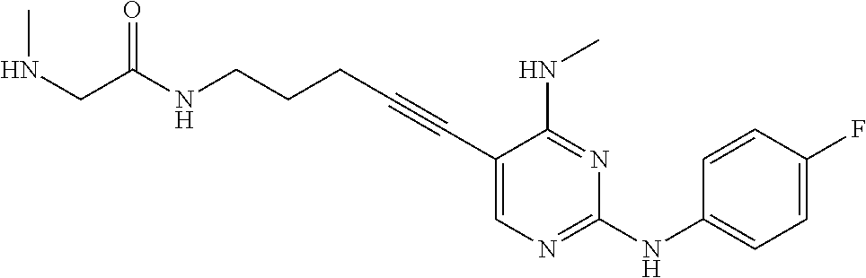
C1(C#CCCCNC(=O)CNC)=CN=C(NC2=CC=C(F)C=C2)N=C1NC
